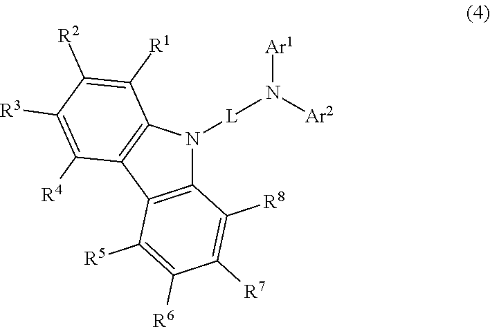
C12=C(C3=C(N1[L]N([Ar2])[Ar1])C([R1])=C([R2])C([R3])=C3[R4])C([R5])=C([R6])C([R7])=C2[R8]
